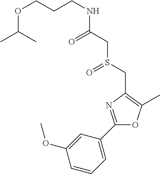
C(CNC(CS(CC1=C(C)OC(C2=CC=CC(OC)=C2)=N1)=O)=O)COC(C)C
